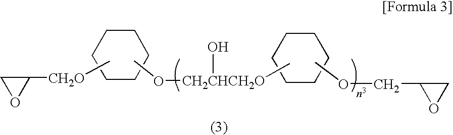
C1([CH2O]C)CO1.C1CCCCC1.CO[CH2CHCH2O](C)O.C1CCCCC1.C1(COC)OC1
